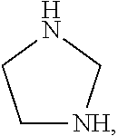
C1[NH]CNC1
